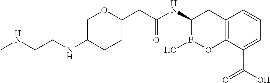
C1C(NCCNC)CCC(CC(NC2B(O)OC3=C(C2)C=CC=C3C(O)=O)=O)O1
